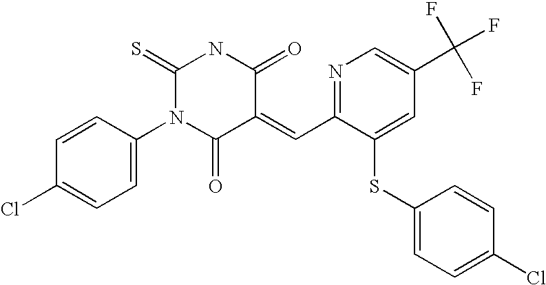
C1=CC(Cl)=CC=C1N1C(=O)C(=CC2=NC=C(C(F)(F)F)C=C2SC2=CC=C(Cl)C=C2)C(=O)NC1=S
